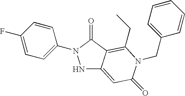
N1C2=CC(=O)N(CC3=CC=CC=C3)C(CC)=C2C(=O)N1C1=CC=C(F)C=C1
